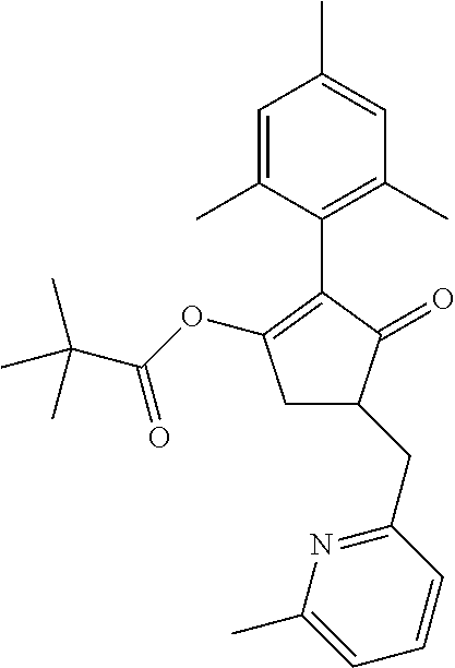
C1=C(C)C=C(C)C(C2=C(OC(=O)C(C)(C)C)CC(CC3=NC(C)=CC=C3)C2=O)=C1C
